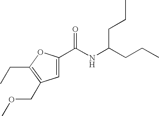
C1=C(C(=O)NC(CCC)CCC)OC(CC)=C1COC
